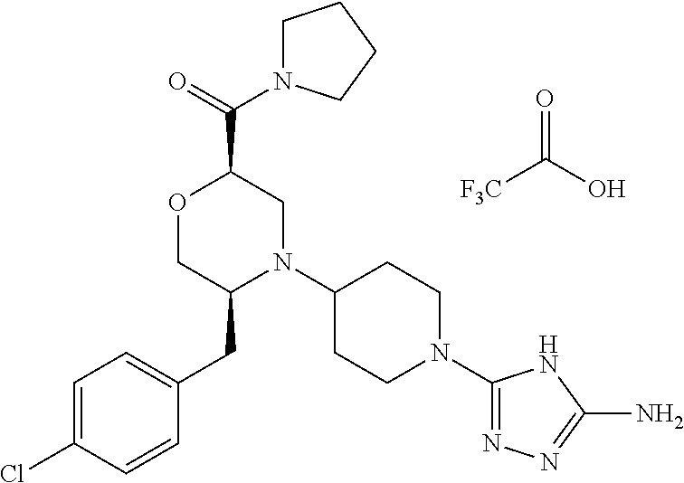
[F3C]C(O)=O.C1=C(Cl)C=CC(CC2N(C3CCN(C4=NN=C(N)N4)CC3)CC(C(=O)N3CCCC3)OC2)=C1
